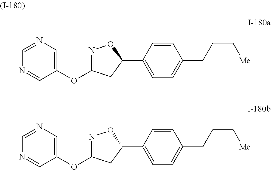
C1=CC(C2ON=C(OC3=CN=CN=C3)C2)=CC=C1CCC[Me].C1=CC(C2ON=C(OC3=CN=CN=C3)C2)=CC=C1CCC[Me]
